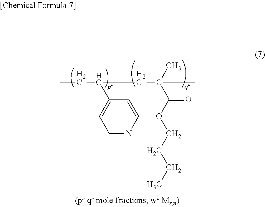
C1=NC=CC(C(CC)CC(C(=O)OCCCC)(C)C)=C1
